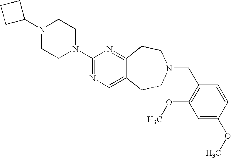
C1C(N2CCN(C3=NC=C4C(=N3)CCN(CC3=C(OC)C=C(OC)C=C3)CC4)CC2)CC1
